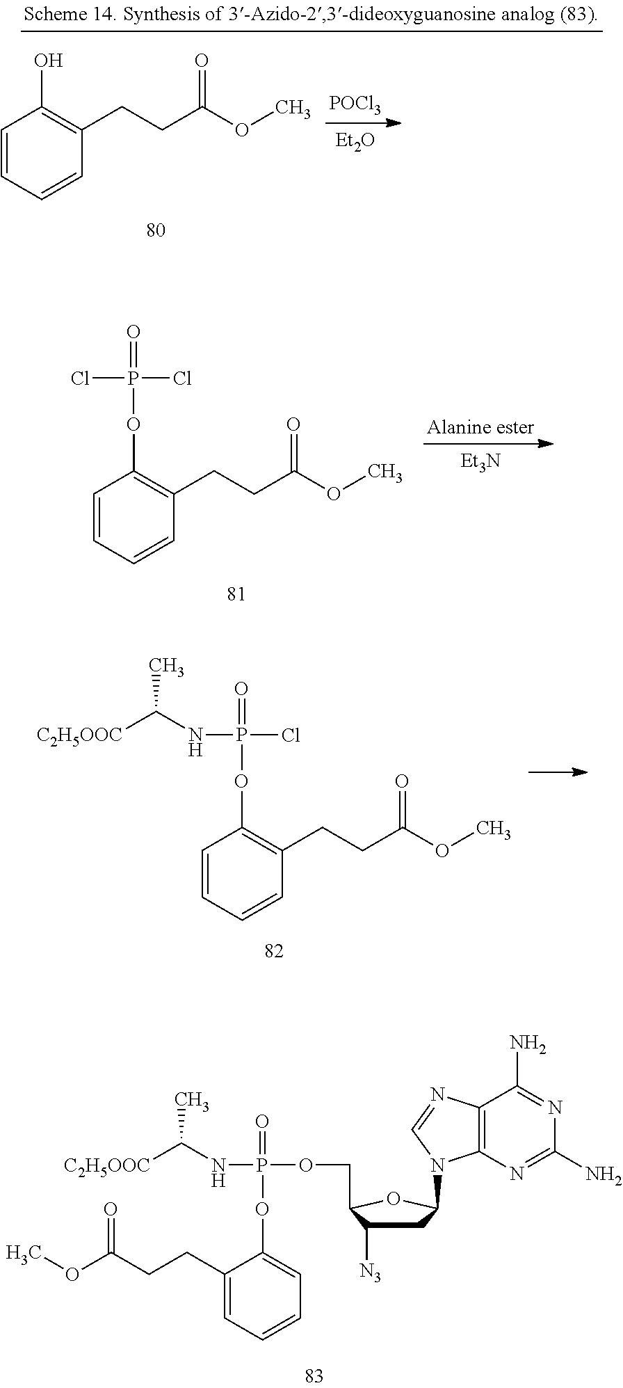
C1=CC=CC(CCC(=O)OC)=C1OP(=O)(Cl)Cl.[Alanine ester].[Et3N].C1=CC=CC(CCC(=O)OC)=C1OP(=O)(Cl)NC(C)[C2H5OOC].C1=CC=CC(CCC(=O)OC)=C1O.[POCl3].[Et2O].C1(CCC(=O)OC)=CC=CC=C1OP(=O)(OCC1C([N3])CC(N2C3=C(C(N)=NC(N)=N3)N=C2)O1)NC(C)[C2H5OOC]
